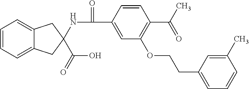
C1=CC(C(=O)NC2(C(O)=O)CC3=CC=CC=C3C2)=CC(OCCC2=CC=CC(C)=C2)=C1C(C)=O
